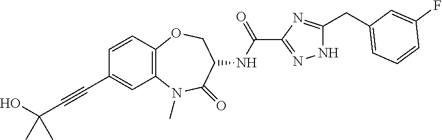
C(#CC1=CC2=C(C=C1)OCC(NC(C1=NNC(CC3=CC=CC(F)=C3)=N1)=O)C(=O)N2C)C(O)(C)C
